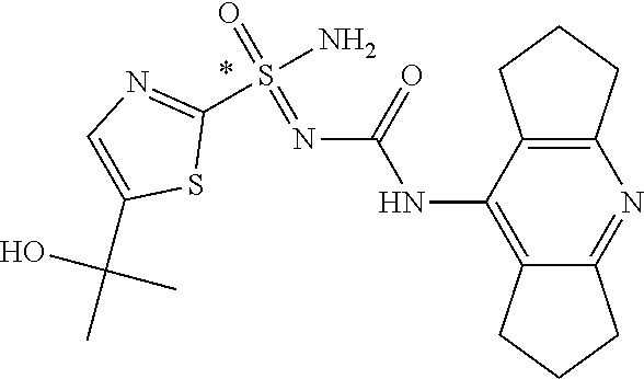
C12=C(C(NC(N=S(=O)(N)C3=NC=C(C(C)(O)C)S3)=O)=C3C(=N1)CCC3)CCC2
